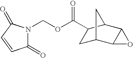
C1C2C3C(C(C1C(OCN1C(=O)C=CC1=O)=O)C2)O3
